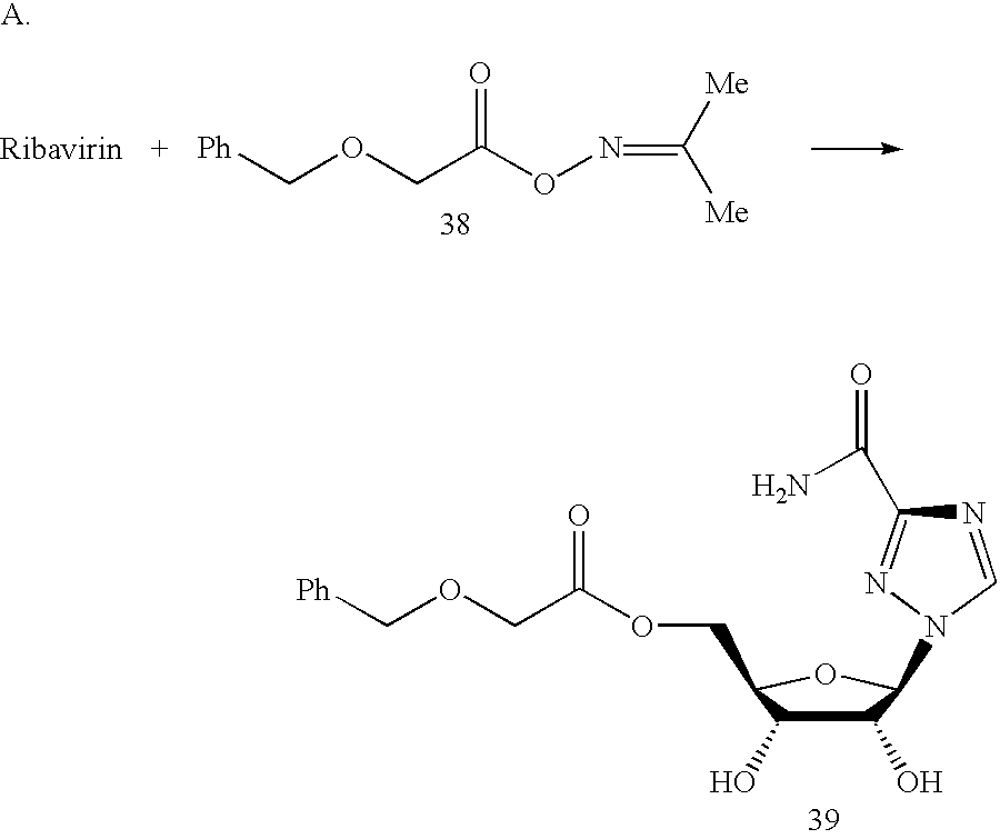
C1(O)C(O)C(COC(COC[Ph])=O)OC1N1N=C(C(N)=O)N=C1.[Ph]COCC(ON=C([Me])[Me])=O
